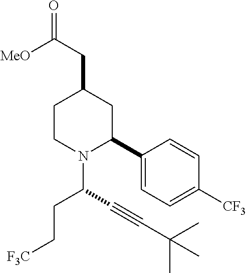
C1N(C(C#CC(C)(C)C)CC[F3C])C(C2=CC=C([CF3])C=C2)CC(CC(=O)[MeO])C1
